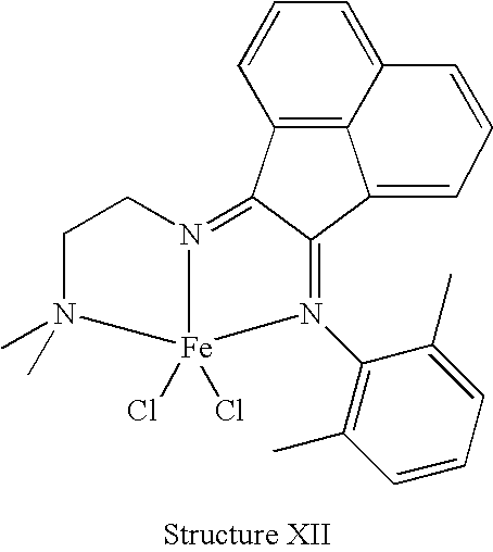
C12=C3C=CC=C1C=CC=C2C1=N(C2=C(C)C=CC=C2C)[Fe]2(Cl)(Cl)N(=C31)CCN2(C)C
